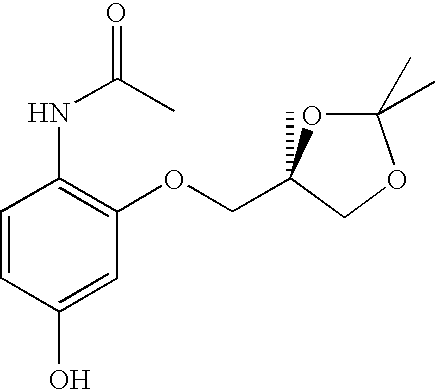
C1=CC(O)=CC(OCC2(C)OC(C)(C)OC2)=C1NC(C)=O
